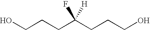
OCCCC(CCCO)(F)[H]
